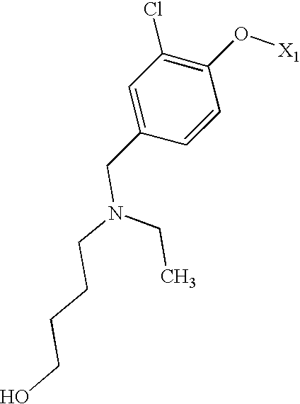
C1=C(CN(CCCCO)CC)C=CC(O[X1])=C1Cl
